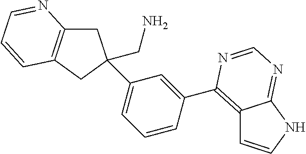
C12=C(C3=CC(C4(CN)CC5=C(C4)C=CC=N5)=CC=C3)N=CN=C1NC=C2
